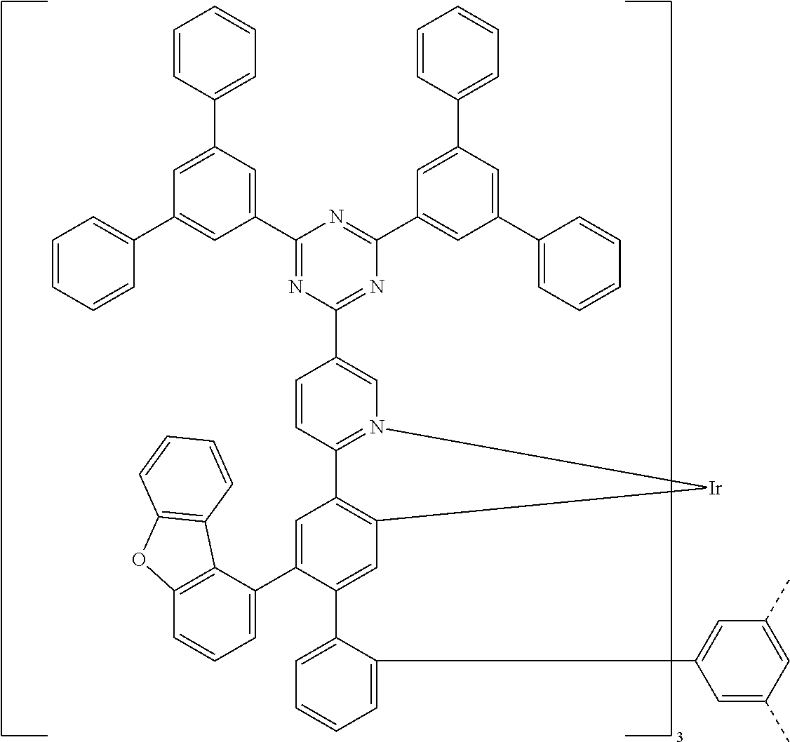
C1(C2=CC3=C(C=C2C2=CC=CC=C2C2=CC(C)=CC(C)=C2)[Ir]N2=C3C=CC(C3=NC(C4=CC(C5=CC=CC=C5)=CC(C5=CC=CC=C5)=C4)=NC(C4=CC(C5=CC=CC=C5)=CC(C5=CC=CC=C5)=C4)=N3)=C2)=CC=CC2=C1C1=C(O2)C=CC=C1
